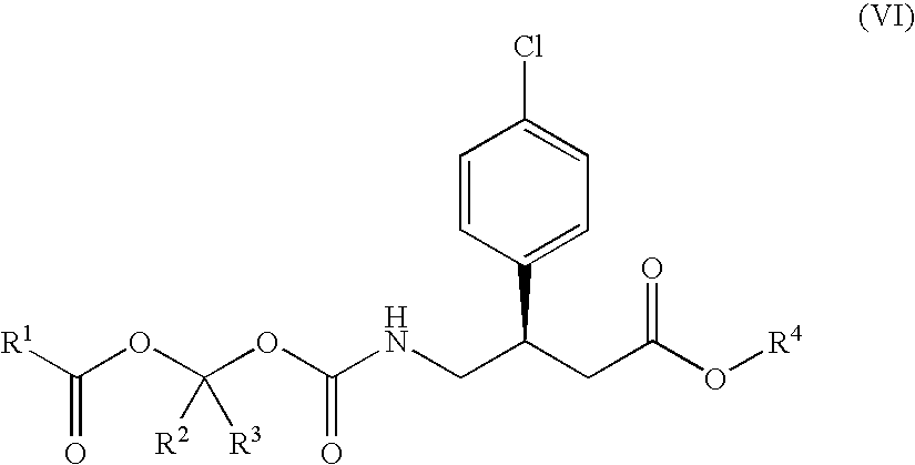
O(C(OC(NCC(CC(O[R4])=O)C1=CC=C(Cl)C=C1)=O)([R2])[R3])C([R1])=O
